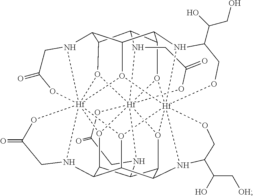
C12C3C4C5C6C1O1[Hf]789%10%11(N6CC(=O)O7)O5[Hf]567%12%13(N4C(C(CO)O)CO5)O3[Hf]1345%14(N2CC(=O)O3)O8C1C(C(O46)C(N7C(C(C[OH])O)CO%12)C(O9%13)C1N%10CC(=O)O%11)N5CC(=O)O%14
